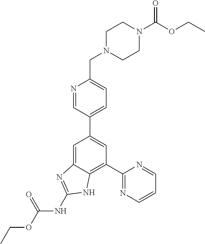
C1=C2C(=C(C3=NC=CC=N3)C=C1C1=CC=C(CN3CCN(C(OCC)=O)CC3)N=C1)NC(NC(OCC)=O)=N2
